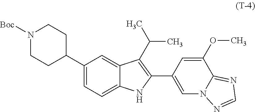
N1([Boc])CCC(C2=CC=C3C(=C2)C(C(C)C)=C(C2=CN4C(=NC=N4)C(OC)=C2)N3)CC1
